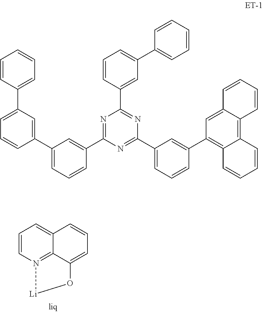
C1=CN2=C3C(=C1)C=CC=C3O[Li]2.C1=CC(C2=CC=CC(C3=CC=CC(C4=NC(C5=CC(C6=CC=CC=C6)=CC=C5)=NC(C5=CC=CC(C6=C7C(=C8C(=C6)C=CC=C8)C=CC=C7)=C5)=N4)=C3)=C2)=CC=C1
